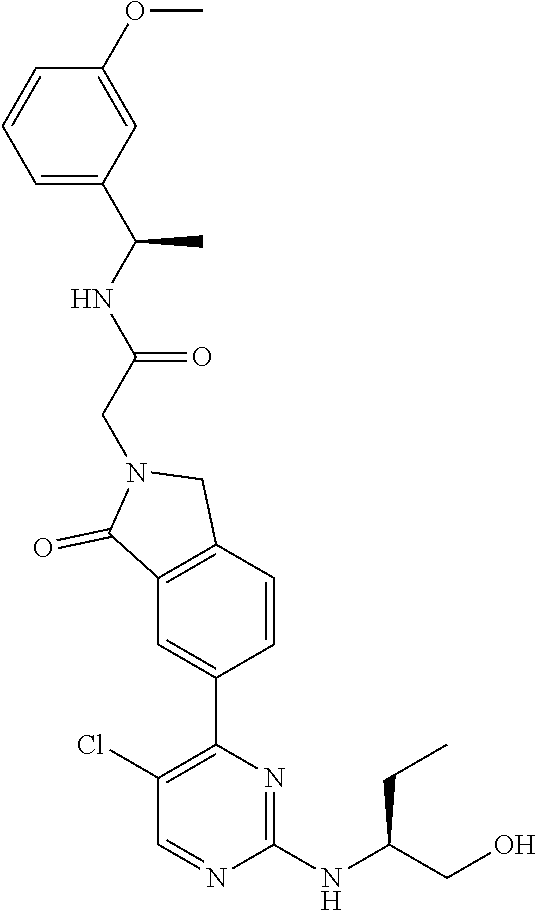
C1(NC(CO)CC)=NC(C2=CC3=C(C=C2)CN(CC(NC(C2=CC=CC(OC)=C2)C)=O)C3=O)=C(Cl)C=N1
